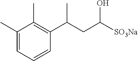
C1(C)=CC=CC(C(C)CC(O)[SO3Na])=C1C
